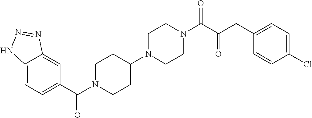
C12=CC=C(C(N3CCC(N4CCN(C(C(CC5=CC=C(Cl)C=C5)=O)=O)CC4)CC3)=O)C=C1N=NN2
